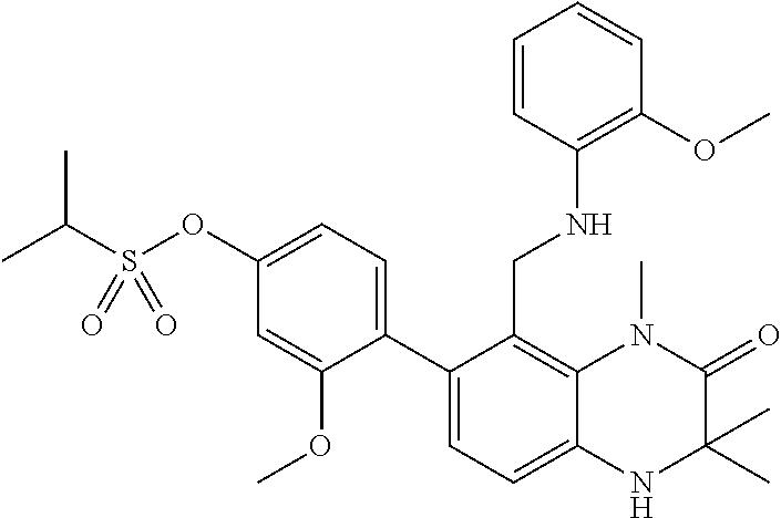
C12=C(CNC3=C(OC)C=CC=C3)C(C3=CC=C(OS(C(C)C)(=O)=O)C=C3OC)=CC=C1NC(C)(C)C(=O)N2C
